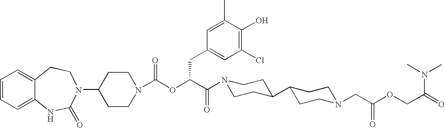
C1=CC=C2C(=C1)CCN(C1CCN(C(OC(C(N3CCC(C4CCN(CC(OCC(N(C)C)=O)=O)CC4)CC3)=O)CC3=CC(Cl)=C(O)C(C)=C3)=O)CC1)C(=O)N2
